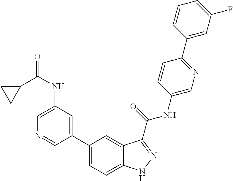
C1(NC(C2CC2)=O)=CN=CC(C2=CC=C3C(=C2)C(C(NC2=CN=C(C4=CC(F)=CC=C4)C=C2)=O)=NN3)=C1
